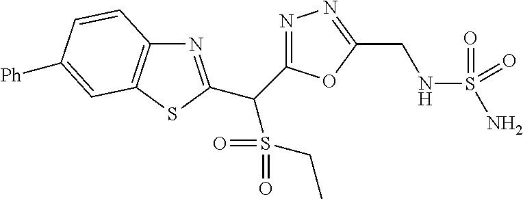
N1=C(C(C2=NC3=C(S2)C=C([Ph])C=C3)S(=O)(=O)CC)OC(CNS(N)(=O)=O)=N1
